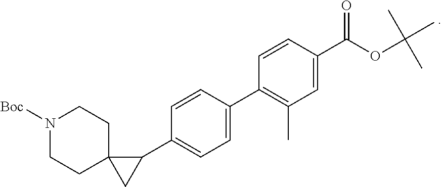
N1([Boc])CCC2(CC1)CC2C1=CC=C(C2=C(C)C=C(C(OC(C)(C)C)=O)C=C2)C=C1
